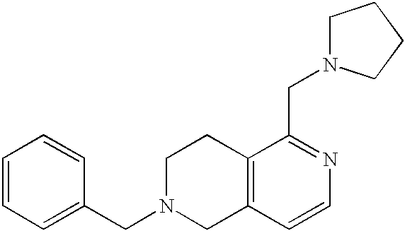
C1=CC=C(CN2CC3=C(CC2)C(CN2CCCC2)=NC=C3)C=C1
